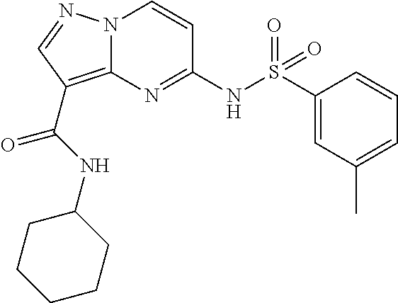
N(C1=NC2=C(C(=O)NC3CCCCC3)C=NN2C=C1)S(C1=CC(C)=CC=C1)(=O)=O
